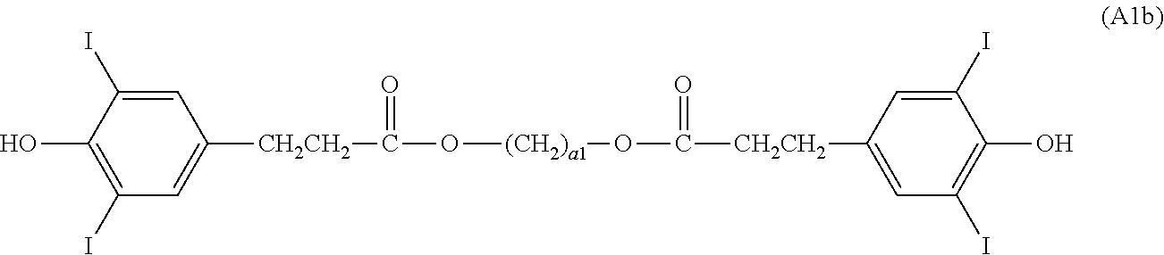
C1=C(I)C(O)=C(I)C=C1[CH2CH2]C(=O)O[(CH2)a1]OC([CH2CH2]C1=CC(I)=C(O)C(I)=C1)=O
